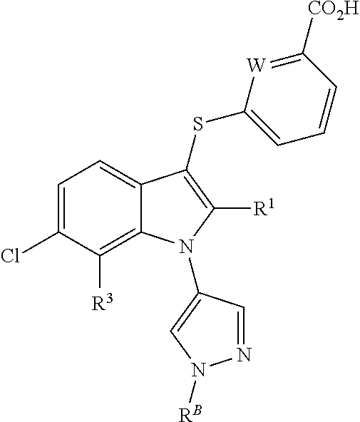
C1=C(Cl)C([R3])=C2C(=C1)C(SC1=CC=CC([CO2H])=[W]1)=C([R1])N2C1=CN([RB])N=C1
